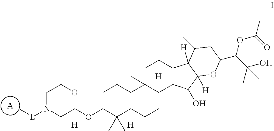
[A].C1C(OC2([H])OCCN([L]C)C2)C(C)(C)C2([H])C3(C1)C1(C([H])(CC2)C2(C)C(C)(CC1)C1([H])C([H])(C2O)OC(C(C(O)(C)C)OC(=O)C)CC1C)C3
